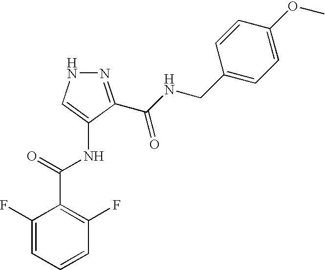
N1N=C(C(NCC2=CC=C(OC)C=C2)=O)C(NC(=O)C2=C(F)C=CC=C2F)=C1
